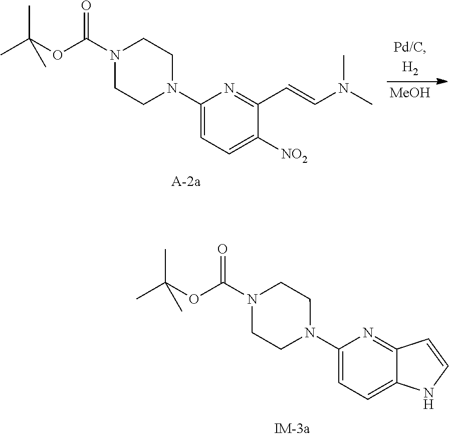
C1=C(N2CCN(C(OC(C)(C)C)=O)CC2)N=C2C(=C1)NC=C2.[MeOH].C1=C(N2CCN(C(OC(C)(C)C)=O)CC2)N=C(C=CN(C)C)C([NO2])=C1
